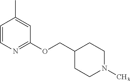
C1=CN=C(OCC2CCN(C)CC2)C=C1C
